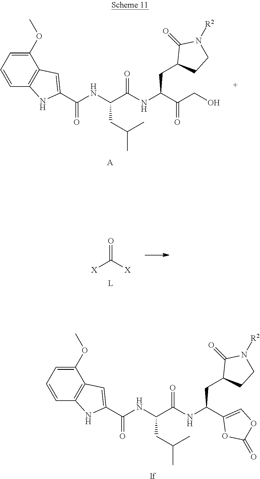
C1(OC)=CC=CC2=C1C=C(C(NC(C(NC(C(CO)=O)CC1CCN([R2])C1=O)=O)CC(C)C)=O)N2.[A].[If].C1(OC)=CC=CC2=C1C=C(C(NC(C(NC(C1=COC(=O)O1)CC1CCN([R2])C1=O)=O)CC(C)C)=O)N2.[L].O=C([X])[X]
